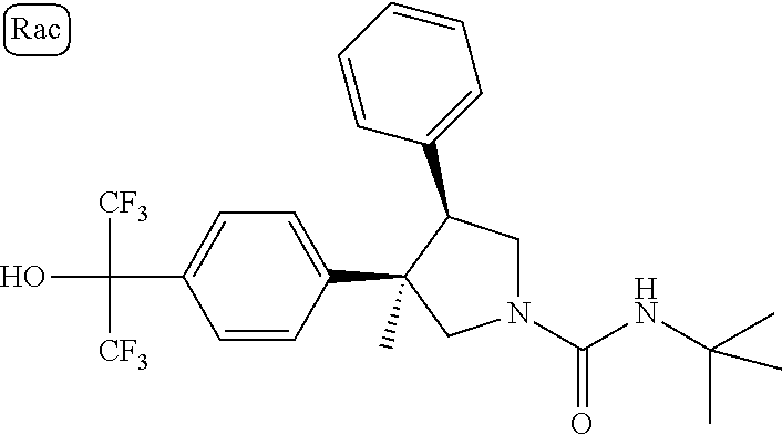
C(C1=CC=C(C2(C)CN(C(NC(C)(C)C)=O)CC2C2=CC=CC=C2)C=C1)(O)([CF3])[CF3]
